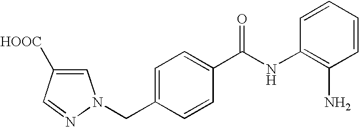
C1=CC=CC(NC(C2=CC=C(CN3C=C([HOOC])C=N3)C=C2)=O)=C1N
